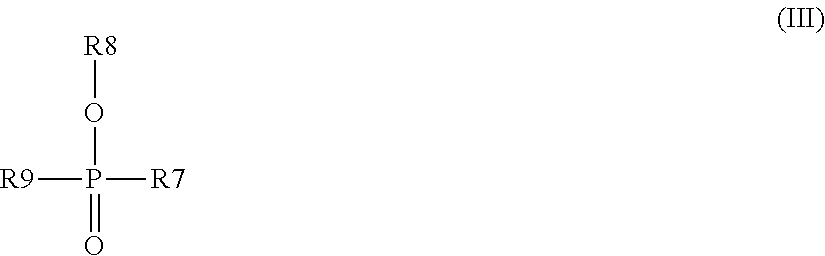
O(P([R9])([R7])=O)[R8]
